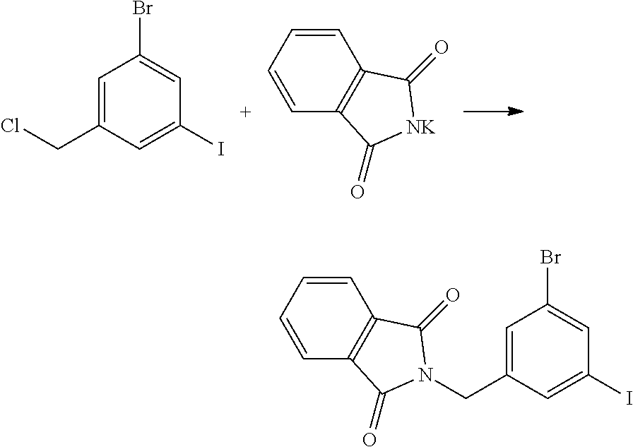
C1=C(CCl)C=C(I)C=C1Br.C1=CC2=C(C=C1)C(=O)[NK]C2=O.C1=CC2=C(C=C1)C(=O)N(CC1=CC(Br)=CC(I)=C1)C2=O
